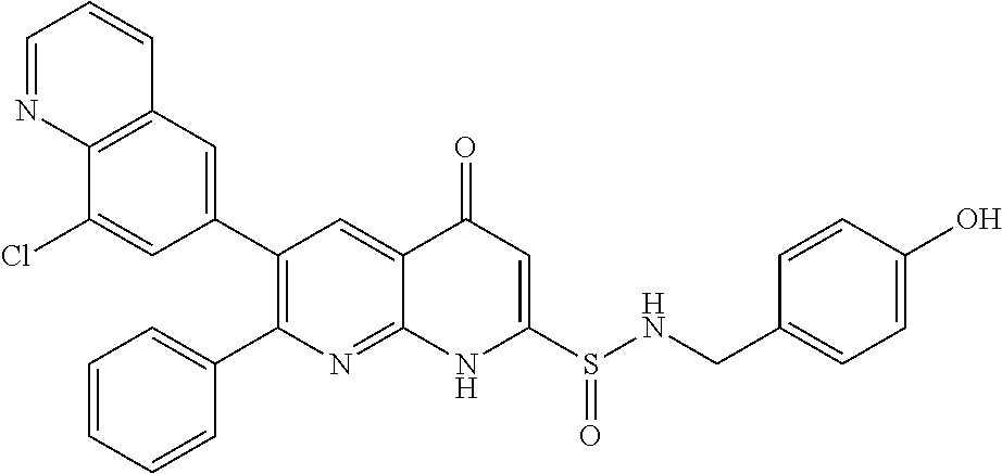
C12=C(C=C(C3=C(C4=CC=CC=C4)N=C4C(=C3)C(=O)C=C(S(NCC3=CC=C(O)C=C3)=O)N4)C=C1Cl)C=CC=N2
